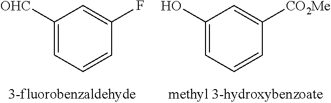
C1(O)=CC=CC([CO2Me])=C1.C1([OHC])=CC=CC(F)=C1
